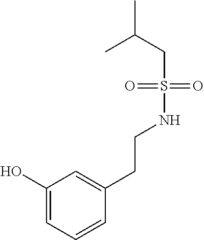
C1(O)=CC=CC(CCNS(CC(C)C)(=O)=O)=C1
